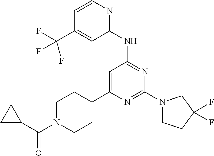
C1=CN=C(NC2=NC(N3CCC(F)(F)C3)=NC(C3CCN(C(C4CC4)=O)CC3)=C2)C=C1C(F)(F)F
